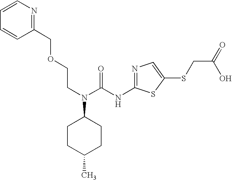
C1=CN=C(COCCN(C(=O)NC2=NC=C(SCC(=O)O)S2)C2CCC(C)CC2)C=C1
